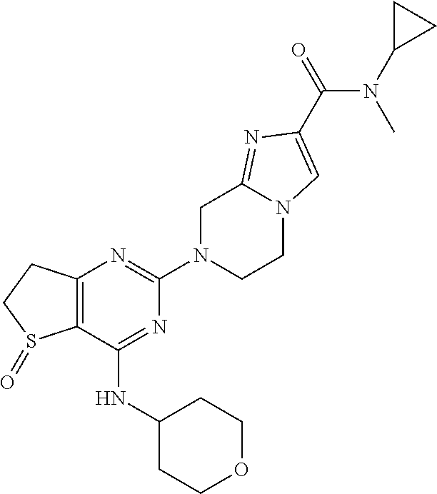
C12=C(C(NC3CCOCC3)=NC(N3CCN4C(=NC(C(=O)N(C)C5CC5)=C4)C3)=N1)S(=O)CC2
